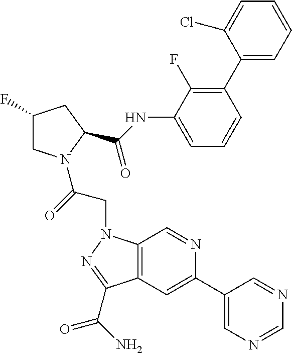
C1(C2=C(F)C(NC(C3CC(F)CN3C(=O)CN3C4=C(C=C(C5=CN=CN=C5)N=C4)C(C(=O)N)=N3)=O)=CC=C2)=CC=CC=C1Cl
